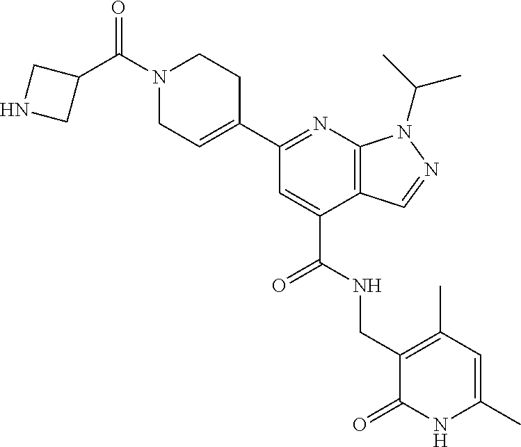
C1(C2=NC3=C(C(C(NCC4=C(C)C=C(C)NC4=O)=O)=C2)C=NN3C(C)C)=CCN(C(C2CNC2)=O)CC1
